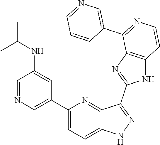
C1(C2=CN=CC(NC(C)C)=C2)=CC=C2C(=N1)C(C1=NC3=C(N1)C=CN=C3C1=CN=CC=C1)=NN2
